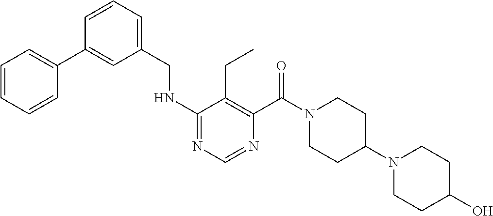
C1=CC=CC(C2=CC(CNC3=NC=NC(C(N4CCC(N5CCC(O)CC5)CC4)=O)=C3CC)=CC=C2)=C1
